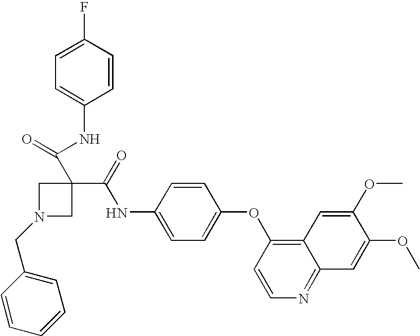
C1=CC(F)=CC=C1NC(=O)C1(C(=O)NC2=CC=C(OC3=C4C(=NC=C3)C=C(OC)C(OC)=C4)C=C2)CN(CC2=CC=CC=C2)C1
